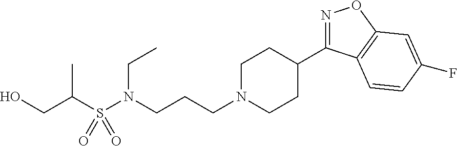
N1=C(C2CCN(CCCN(S(C(CO)C)(=O)=O)CC)CC2)C2=C(O1)C=C(F)C=C2
